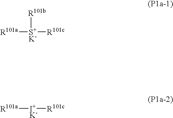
[R101a][S+K-]([R101c])[R101b].[R101a][I+K-][R101c]
